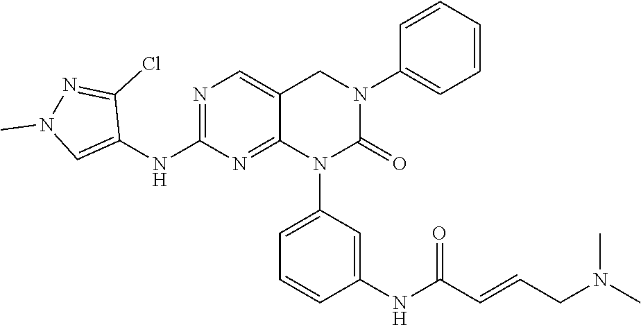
C1(N2CC3=CN=C(NC4=CN(C)N=C4Cl)N=C3N(C3=CC=CC(NC(C=CCN(C)C)=O)=C3)C2=O)=CC=CC=C1
